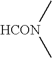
[HCON](C)C
